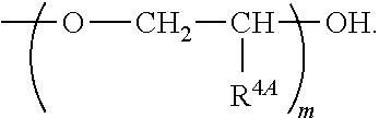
COCC([OH])[R4A]
